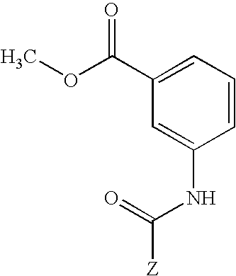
COC(C1=CC=CC(NC([Z])=O)=C1)=O
